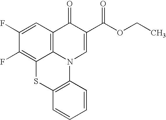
C1(F)=CC2=C3C(=C1F)SC1=C(N3C=C(C(OCC)=O)C2=O)C=CC=C1
